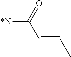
[*N]C(=O)C=CC
